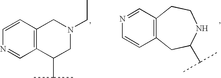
C12=C(C=NC=C1)CCNC(C(C)C)C2.C12=C(C=CN=C1)CN(CC)CC2C(C)C
